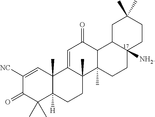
C1([NC])=CC2(C)C([H])(C(C)(C)C1=O)CCC1(C)C2=CC(=O)C2C1(C)CCC1([NH2])CCC(C)(C)CC12
